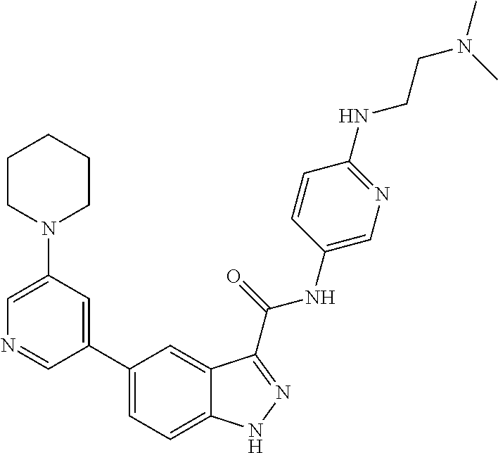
C1(N2CCCCC2)=CN=CC(C2=CC=C3C(=C2)C(C(NC2=CN=C(NCCN(C)C)C=C2)=O)=NN3)=C1
